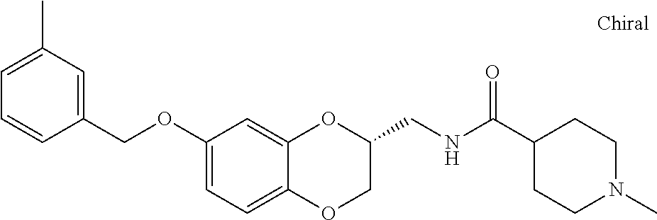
O(C1=CC=C2C(=C1)OC(CNC(C1CCN(C)CC1)=O)CO2)CC1=CC(C)=CC=C1
